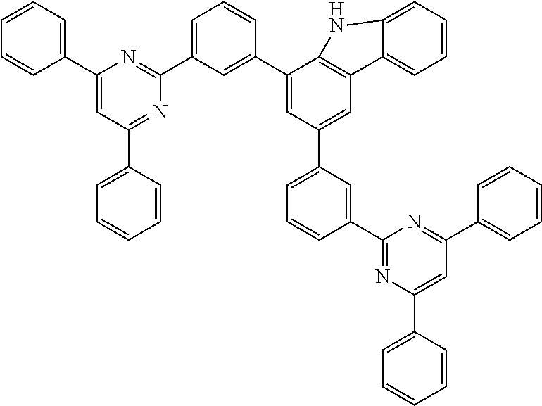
C1(C2=CC=CC=C2)=CC(C2=CC=CC=C2)=NC(C2=CC=CC(C3=CC(C4=CC=CC(C5=NC(C6=CC=CC=C6)=CC(C6=CC=CC=C6)=N5)=C4)=CC4=C3NC3=CC=CC=C43)=C2)=N1
